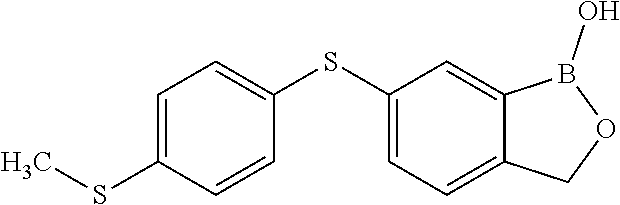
C1(SC2=CC=C(SC)C=C2)=CC=C2C(=C1)B(O)OC2
